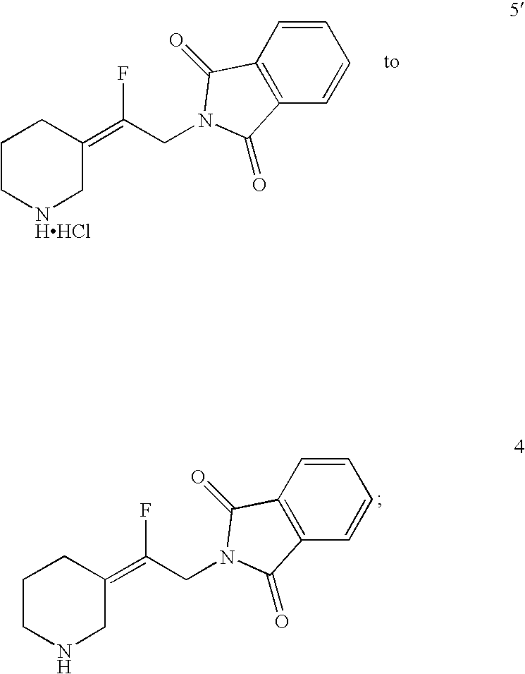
C1=CC2=C(C=C1)C(=O)N(CC(=C1CCC[NHHCl]C1)F)C2=O.C1=CC2=C(C=C1)C(=O)N(CC(=C1CCCNC1)F)C2=O
